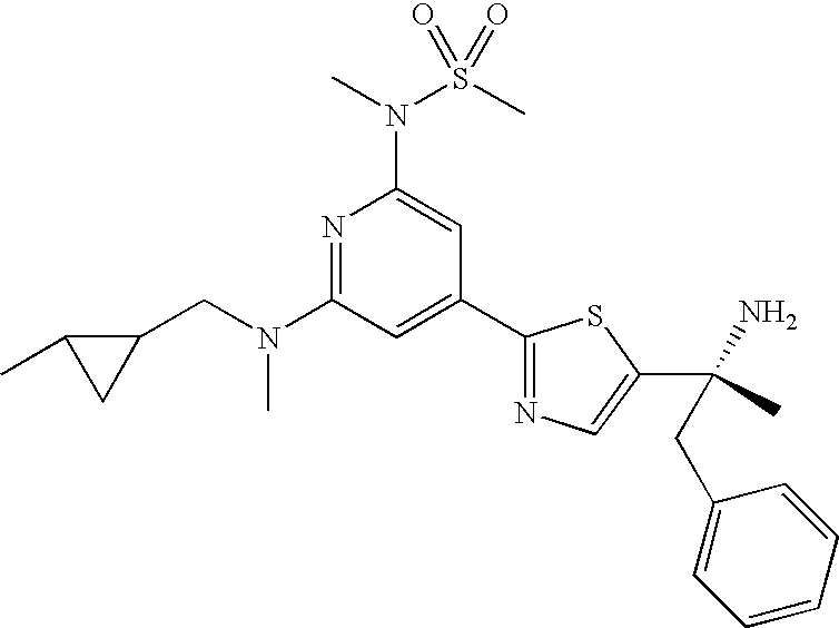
N1=C(N(CC2C(C)C2)C)C=C(C2=NC=C(C(N)(C)CC3=CC=CC=C3)S2)C=C1N(C)S(C)(=O)=O
